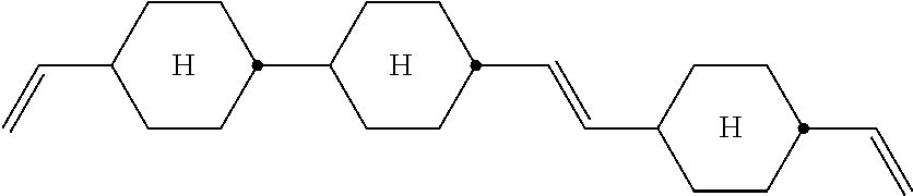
[H].[H].C(C1CCC(C2CCC(C=C)CC2)CC1)=CC1CCC(C=C)CC1.[H]
